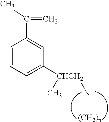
[(CH2)n].C1=CC=C([CHCH2](C)N)C=C1C(C)=C
